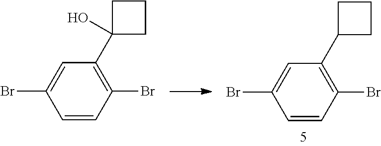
BrC1=CC(C2CCC2)=C(Br)C=C1.BrC1=CC(C2(O)CCC2)=C(Br)C=C1
